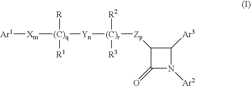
[Ar1][Xm][(C)q](C)([Yn][(C)r]([Zp]C1C(=O)N([Ar2])C1[Ar3])([R2])[R3])([R])[R1]
